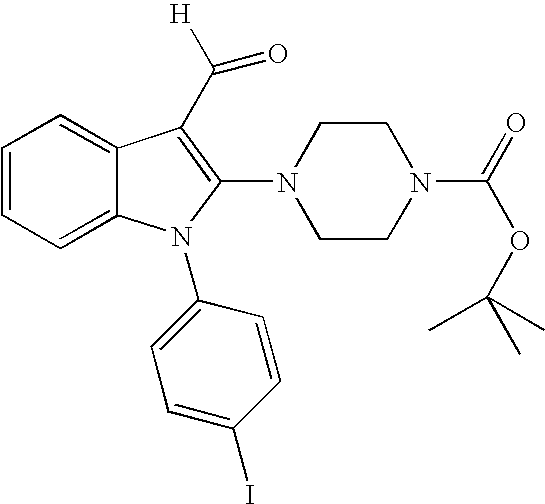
C1=CC=C2C(=C1)C(C([H])=O)=C(N1CCN(C(=O)OC(C)(C)C)CC1)N2C1=CC=C(I)C=C1
